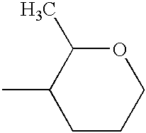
CC1CCCOC1C
